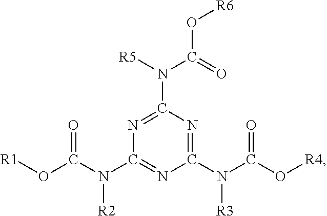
C1(N([R5])C(=O)O[R6])=NC(N(C(O[R1])=O)[R2])=NC(N(C(O[R4])=O)[R3])=N1
